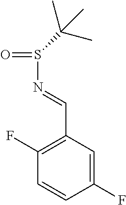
S(=O)(N=CC1=C(F)C=CC(F)=C1)C(C)(C)C
